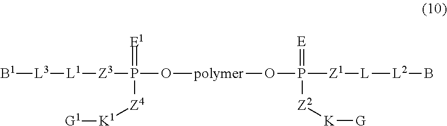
[B1][L3][L1][Z3]P(O[polymer]OP(=[E])([Z1][L][L2]B)[Z2][K][G])(=[E1])[Z4][K1][G1]
